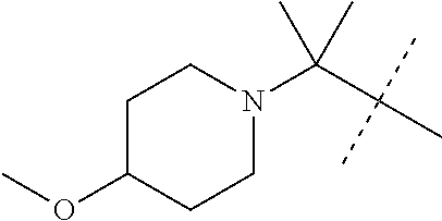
C1C(OC)CCN(C(C(C)(C)C)(C)C)C1
